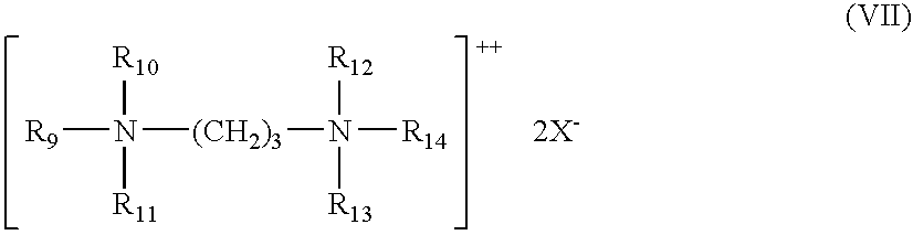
[R9]N([(CH2)3]N([R14])([R13])[R12])([R11])[R10].[2X-]
